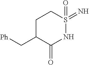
C1C(C[Ph])C(=O)NS(=O)(=N)C1
